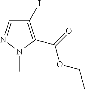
C1(I)=C(C(=O)OCC)N(C)N=C1
